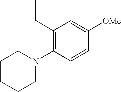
C1(CC)=C(N2CCCCC2)C=CC([OMe])=C1
